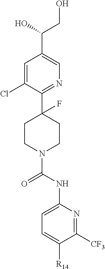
C1=C(Cl)C(C2(F)CCN(C(NC3=CC=C([R14])C([CF3])=N3)=O)CC2)=NC=C1C(O)CO
